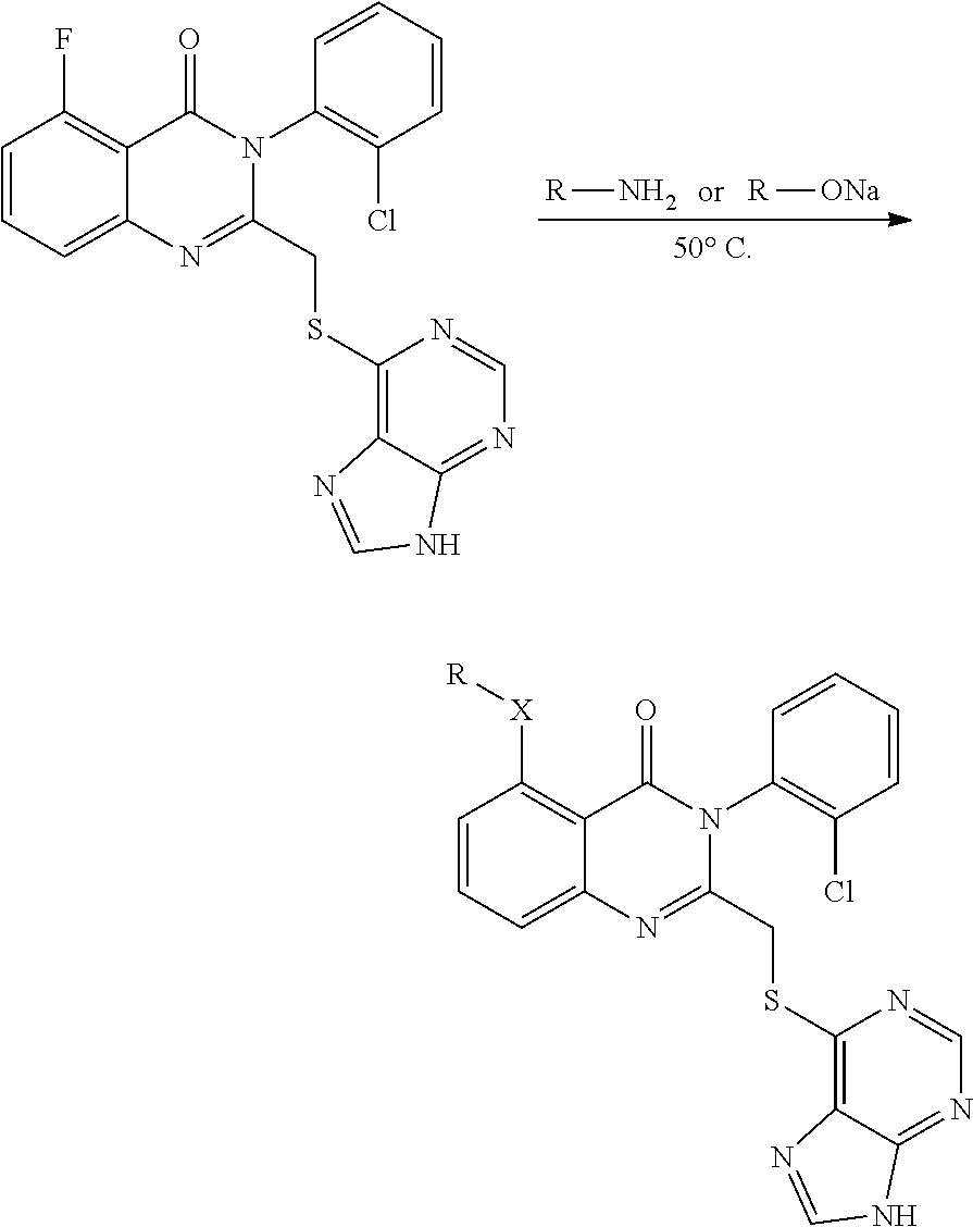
[R]N.[R][ONa].C1=CC=C2C(=C1F)C(=O)N(C1=C(Cl)C=CC=C1)C(CSC1=C3C(=NC=N1)NC=N3)=N2.C1=CC=C2C(=C1[X][R])C(=O)N(C1=C(Cl)C=CC=C1)C(CSC1=C3C(=NC=N1)NC=N3)=N2
